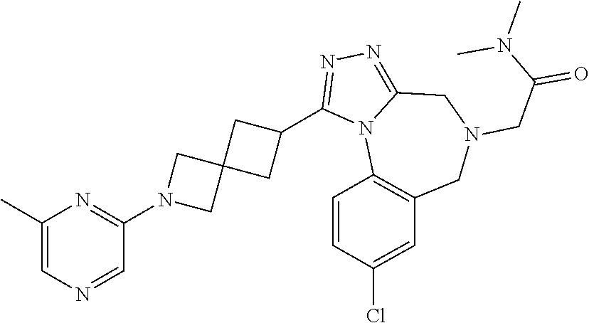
C1(C)=CN=CC(N2CC3(C2)CC(C2=NN=C4N2C2=C(CN(CC(N(C)C)=O)C4)C=C(Cl)C=C2)C3)=N1
